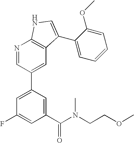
C1(C(N(CCOC)C)=O)=CC(C2=CC3=C(N=C2)NC=C3C2=CC=CC=C2OC)=CC(F)=C1
